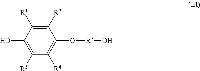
C1([R2])=C([R1])C(O)=C([R3])C([R4])=C1O[R5]O
